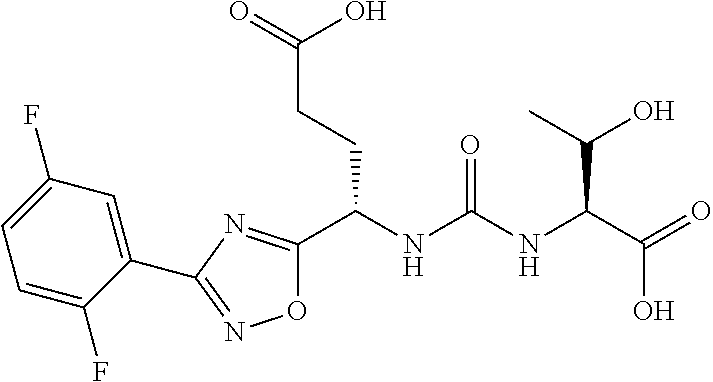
O1C(C(NC(NC(C(=O)O)C(C)O)=O)CCC(=O)O)=NC(C2=CC(F)=CC=C2F)=N1
